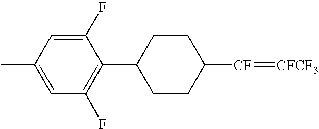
C1(C2=C(F)C=C(C)C=C2F)CCC([CF]=[CFCF3])CC1
